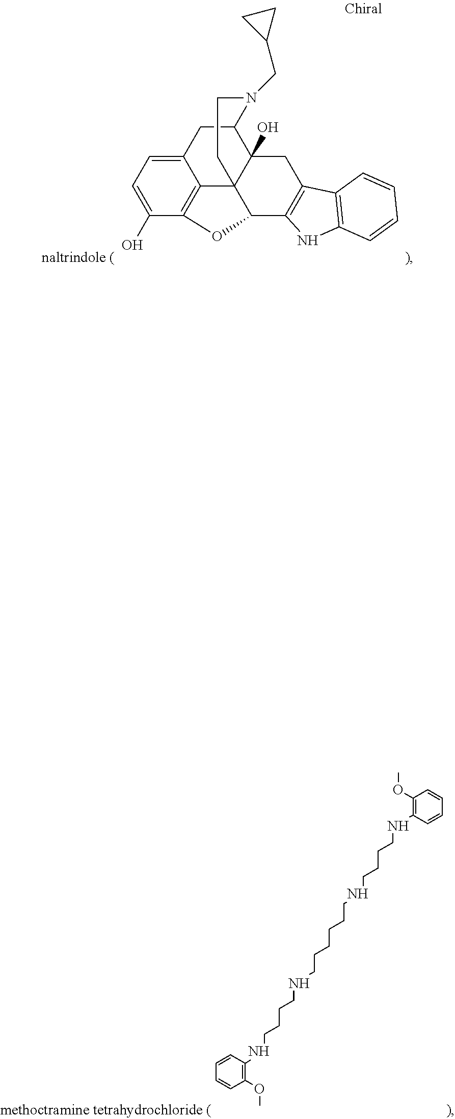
C12=CC=C(O)C3=C1C14C(O)(C(C2)N(CC2CC2)CC1)CC1=C(C4O3)NC2=C1C=CC=C2.C1=CC(OC)=C(NCCCCNCCCCCCNCCCCNC2=C(OC)C=CC=C2)C=C1
